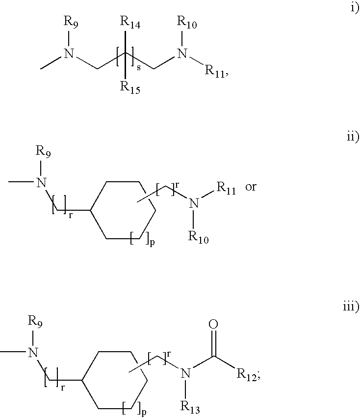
CN(CC(CN([R11])[R10])([R14])[R15])[R9].CN(CC1CCCCC1)[R9].CCN([R11])[R10].CN(CC1CCCCC1)[R9].CCN(C([R12])=O)[R13]
